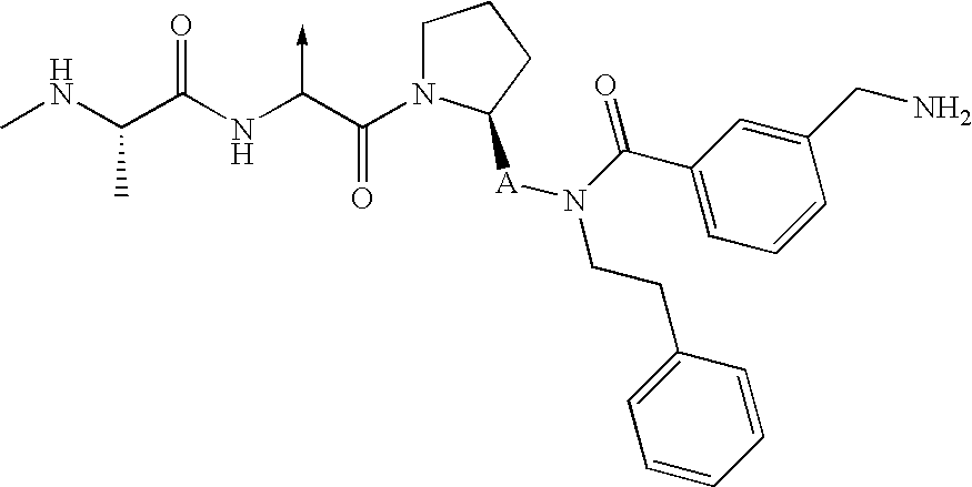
C(NC)(C(NC(C(N1CCCC1[A]N(C(=O)C1=CC=CC(CN)=C1)CCC1=CC=CC=C1)=O)->C)=O)C
